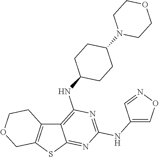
C12=C(SC3=NC(NC4=CON=C4)=NC(NC4CCC(N5CCOCC5)CC4)=C13)COCC2
